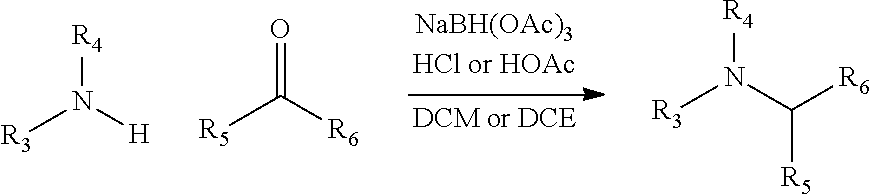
[R4]N([H])[R3].O=C([R6])[R5].[R4]N(C([R6])[R5])[R3]
